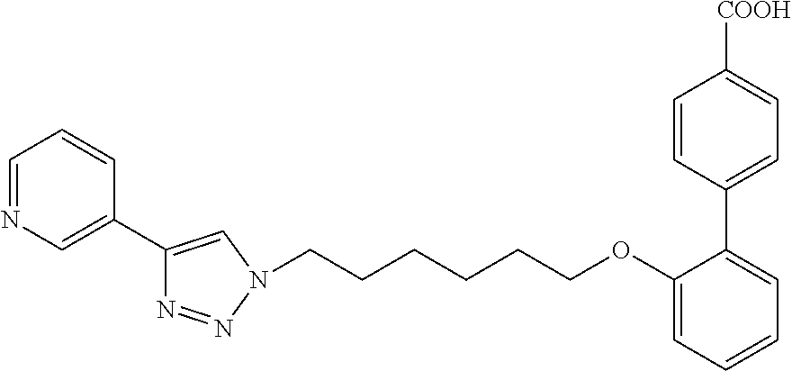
C1=NC=C(C2=CN(CCCCCCOC3=CC=CC=C3C3=CC=C([COOH])C=C3)N=N2)C=C1
